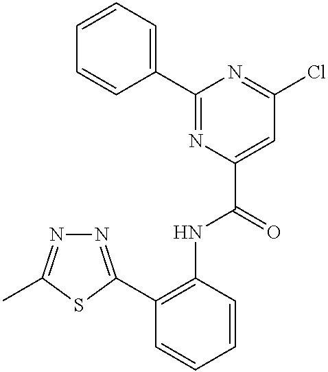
C1=CC=C(C2=NC(C(=O)NC3=C(C4=NN=C(C)S4)C=CC=C3)=CC(Cl)=N2)C=C1
